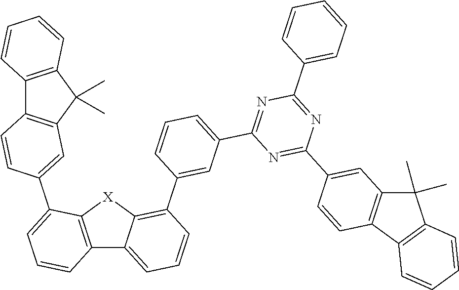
C12=C(C(C)(C)C3=C1C=CC(C1=CC=CC4=C1[X]C1=C(C5=CC(C6=NC(C7=CC=CC=C7)=NC(C7=CC8=C(C=C7)C7=C(C8(C)C)C=CC=C7)=N6)=CC=C5)C=CC=C41)=C3)C=CC=C2
